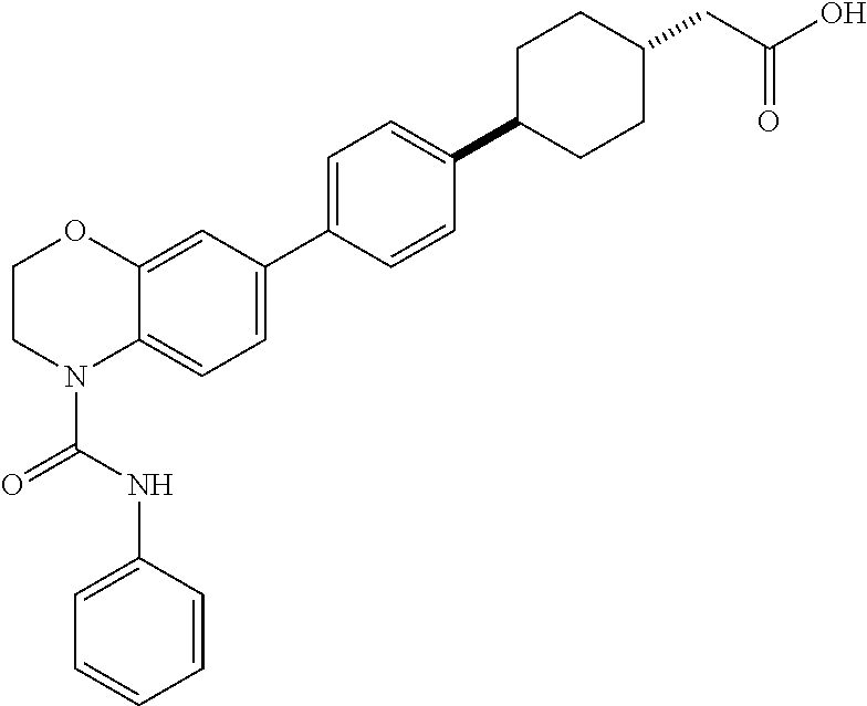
N(C(N1C2=CC=C(C3=CC=C(C4CCC(CC(=O)O)CC4)C=C3)C=C2OCC1)=O)C1=CC=CC=C1
